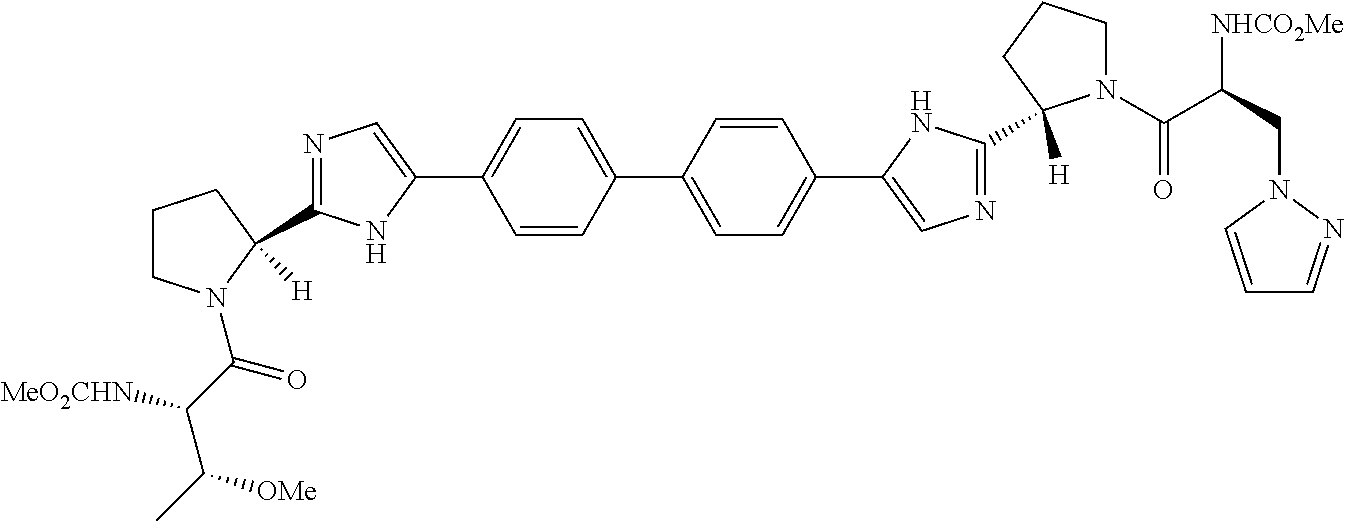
C1=CC(C2=CC=C(C3=CN=C(C4([H])N(C(C(CN5C=CC=N5)[NHCO2Me])=O)CCC4)N3)C=C2)=CC=C1C1=CN=C(C2([H])N(C(C([MeO2CHN])C(C)[OMe])=O)CCC2)N1
